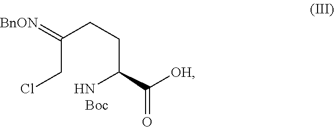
C(CCl)(CCC(N)C([OH])=O)=[BnON]
